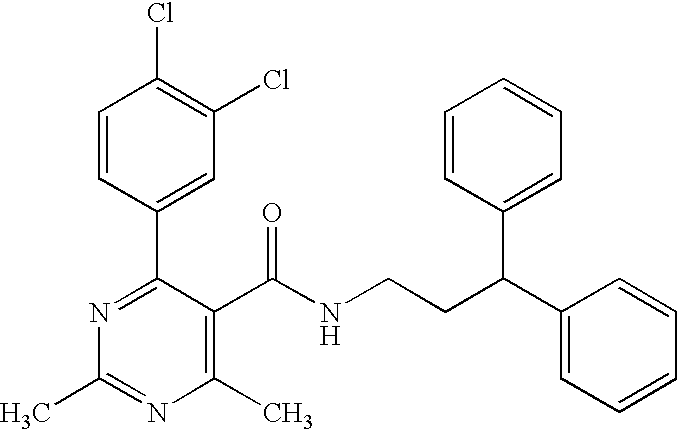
C1=CC(C2=NC(C)=NC(C)=C2C(NCCC(C2=CC=CC=C2)C2=CC=CC=C2)=O)=CC(Cl)=C1Cl
